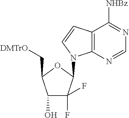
FC1(F)C(O)C(C[DMTrO])OC1N1C2=C(C=C1)C([NHBz])=NC=N2
